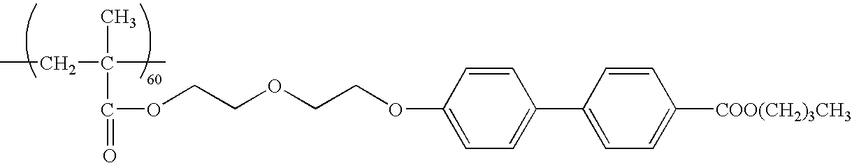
CCC(C)(C(=O)OCCOCCOC1=CC=C(C2=CC=C([COO(CH2)3CH3])C=C2)C=C1)C
